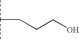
CC(C)CCCO
